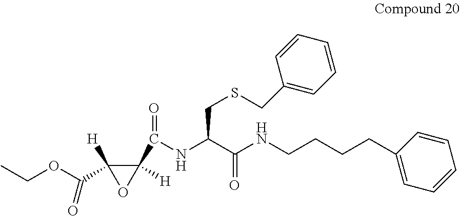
C1(C(NC(C(=O)NCCCCC2=CC=CC=C2)CSCC2=CC=CC=C2)=O)([H])C(C(OCC)=O)([H])O1
